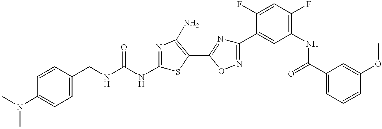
C1(CNC(NC2=NC(N)=C(C3=NC(C4=CC(NC(C5=CC=CC(OC)=C5)=O)=C(F)C=C4F)=NO3)S2)=O)=CC=C(N(C)C)C=C1
